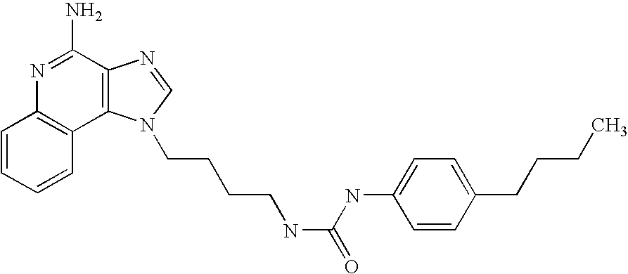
C1=CC=CC2=C1N=C(N)C1=C2N(CCCCNC(=O)NC2=CC=C(CCCC)C=C2)C=N1
